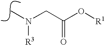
N(C)(CC(O[R1])=O)[R3]
